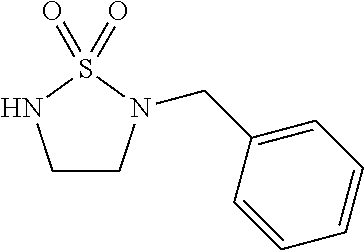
C1CN(CC2=CC=CC=C2)S(=O)(=O)N1
